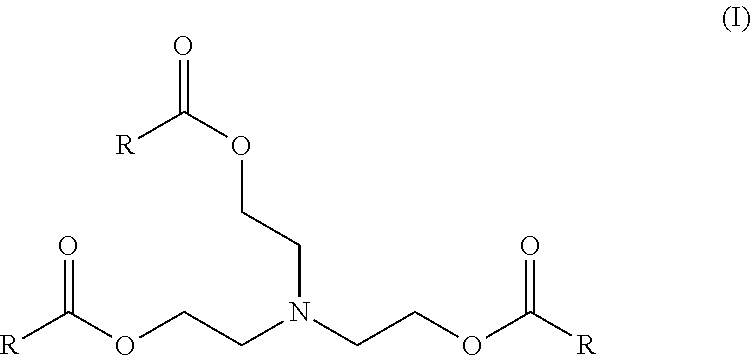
O(CCN(CCOC([R])=O)CCOC([R])=O)C([R])=O
